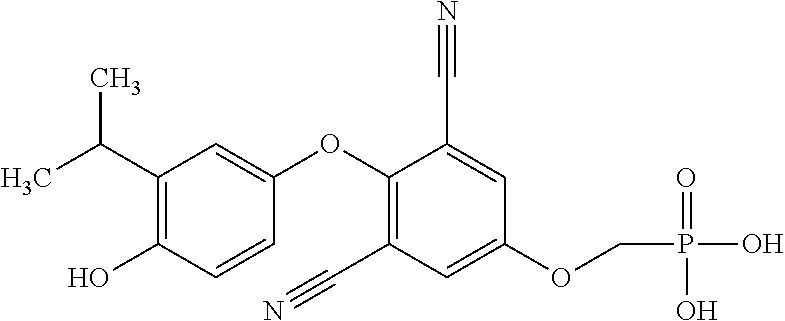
C1=C(OC2=C(C#N)C=C(OCP(=O)(O)O)C=C2C#N)C=CC(O)=C1C(C)C
